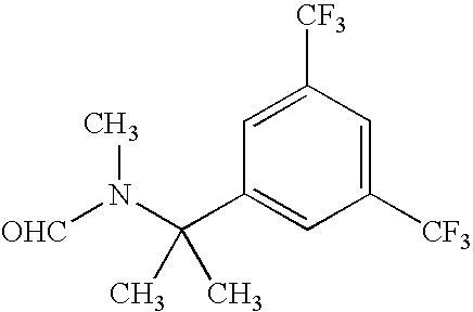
C1([CF3])=CC([CF3])=CC(C(N([OHC])C)(C)C)=C1
